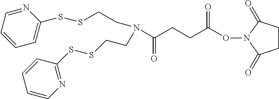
N1=CC=CC=C1SSCCN(C(CCC(ON1C(=O)CCC1=O)=O)=O)CCSSC1=NC=CC=C1
